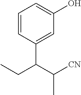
C1=CC(C(C([CN])C)CC)=CC(O)=C1
